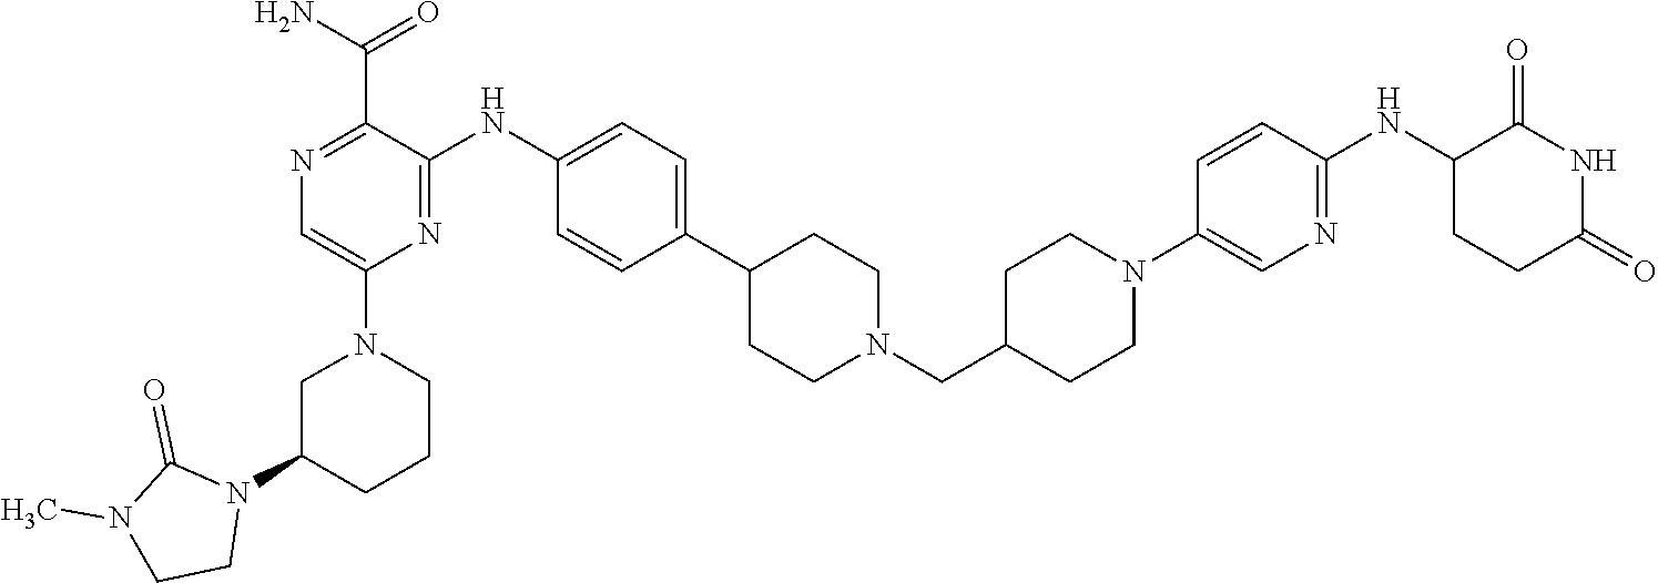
N1=C(C(N)=O)C(NC2=CC=C(C3CCN(CC4CCN(C5=CN=C(NC6C(=O)NC(=O)CC6)C=C5)CC4)CC3)C=C2)=NC(N2CC(N3C(=O)N(C)CC3)CCC2)=C1
